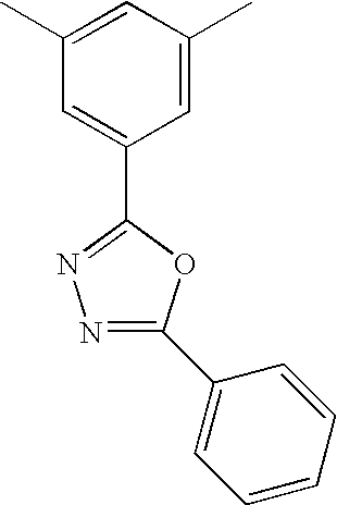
C1(C)=CC(C)=CC(C2=NN=C(C3=CC=CC=C3)O2)=C1
